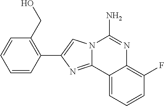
C1(C2=CN3C(=N2)C2=CC=CC(F)=C2N=C3N)=C(CO)C=CC=C1
